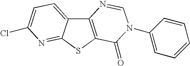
C12=C(SC3=NC(Cl)=CC=C13)C(=O)N(C1=CC=CC=C1)C=N2
